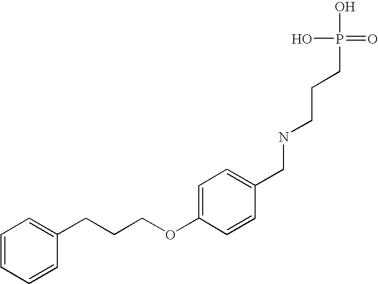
C1(CCCOC2=CC=C(CNCCCP(O)(O)=O)C=C2)=CC=CC=C1
